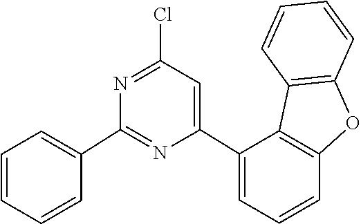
C1(C2=NC(C3=CC=CC4=C3C3=C(C=CC=C3)O4)=CC(Cl)=N2)=CC=CC=C1
